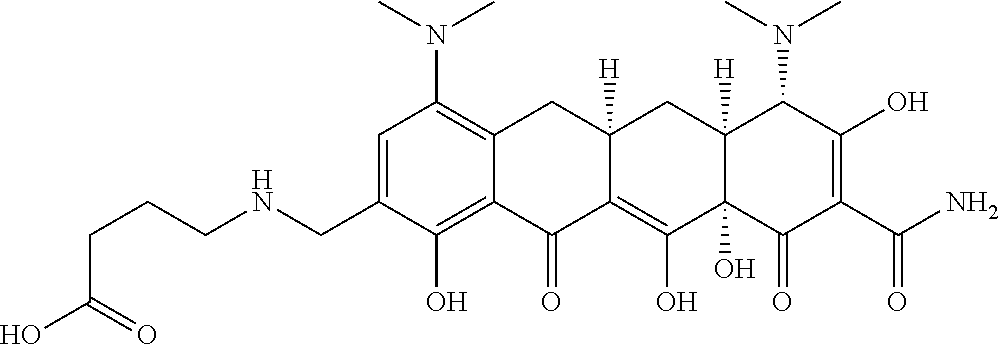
C1=C(CNCCCC(O)=O)C(O)=C2C(=C1N(C)C)CC1([H])C(=C(O)C3(O)C([H])(C1)C(N(C)C)C(O)=C(C(N)=O)C3=O)C2=O
